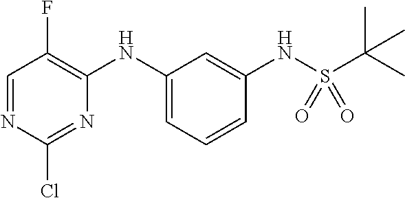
C1=NC(Cl)=NC(NC2=CC=CC(NS(C(C)(C)C)(=O)=O)=C2)=C1F
